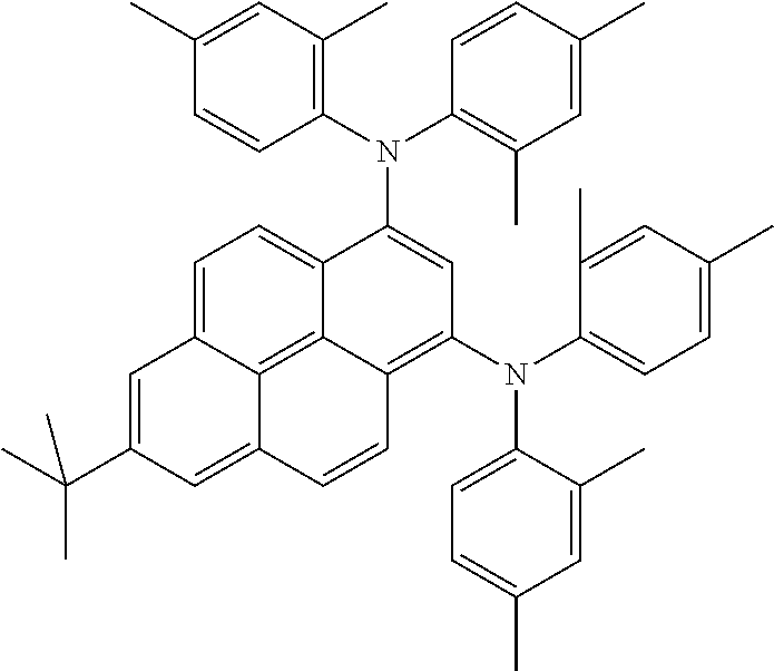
CC(C1=CC2=CC=C3C4=C2C(=C1)C=CC4=C(N(C1=CC=C(C)C=C1C)C1=CC=C(C)C=C1C)C=C3N(C1=C(C)C=C(C)C=C1)C1=C(C)C=C(C)C=C1)(C)C
